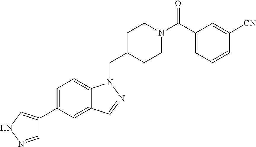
C1=NNC=C1C1=CC=C2C(=C1)C=NN2CC1CCN(C(C2=CC=CC([CN])=C2)=O)CC1
